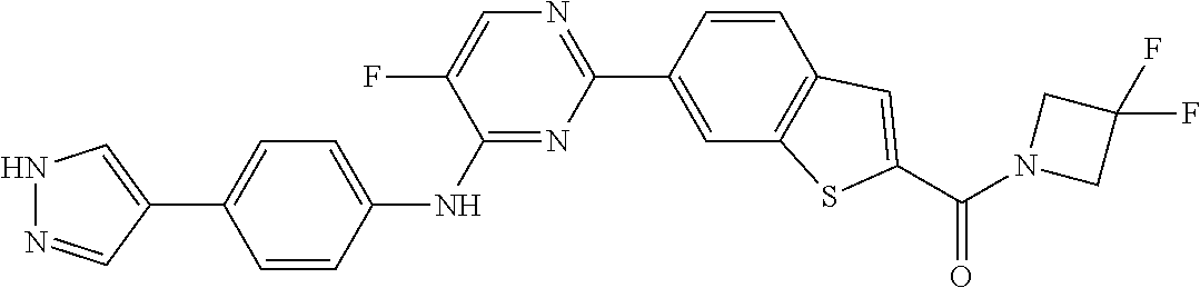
C1(C2=CNN=C2)=CC=C(NC2=NC(C3=CC4=C(C=C3)C=C(C(N3CC(F)(F)C3)=O)S4)=NC=C2F)C=C1
